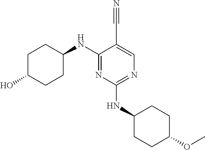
C1C(O)CCC(NC2=NC(NC3CCC(OC)CC3)=NC=C2C#N)C1
